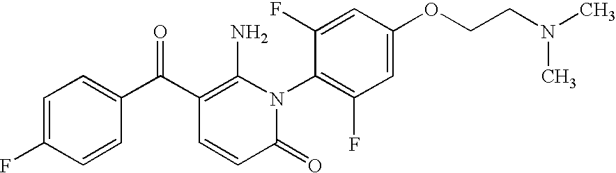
C1(=O)N(C2=C(F)C=C(OCCN(C)C)C=C2F)C(N)=C(C(C2=CC=C(F)C=C2)=O)C=C1
